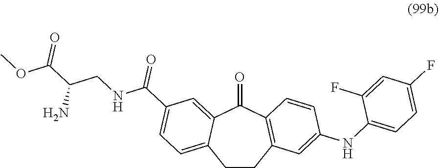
C1CC2=C(C(=O)C3=CC(C(NCC(C(OC)=O)N)=O)=CC=C13)C=CC(NC1=CC=C(F)C=C1F)=C2
